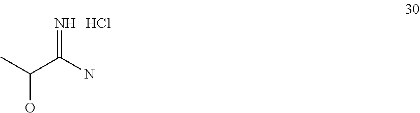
CC(C(N)=N)O.Cl
